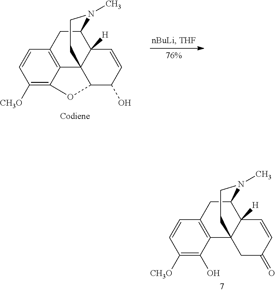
C12=C(C(O)=C([CH3O])C=C1)C13C([H])(C(C2)N(C)CC1)C=CC(=O)C3.C12=C3C(=C([CH3O])C=C1)OC1C34C([H])(C(C2)N(C)CC4)C=CC1O
